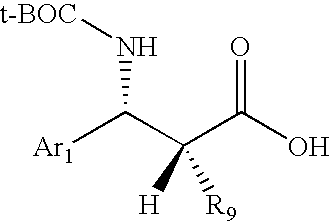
[Ar1]C(C(C(O)=O)([H])[R9])N[t-BOC]
